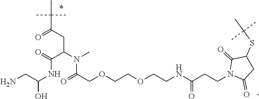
S(C1CC(=O)N(CCC(NCCOCCOCC(=O)N(C(C(=O)NC(CN)O)CC(=O)C(C)(C)C)C)=O)C1=O)C(C)(C)C
